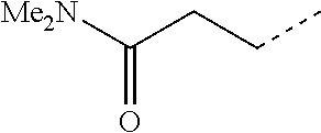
[Me2N]C(CCC)=O
